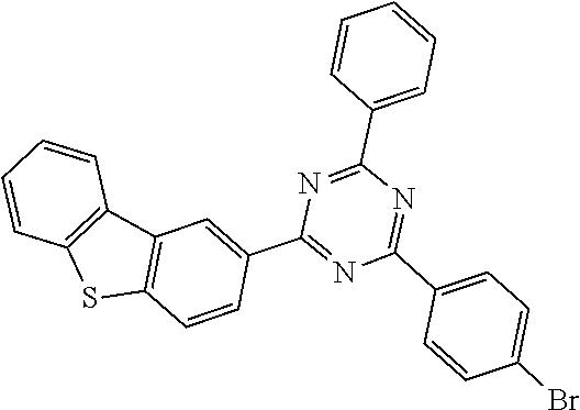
C1(C2=NC(C3=CC=CC=C3)=NC(C3=CC4=C(SC5=C4C=CC=C5)C=C3)=N2)=CC=C(Br)C=C1
